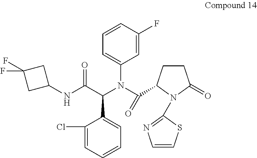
C1(C(C(NC2CC(F)(F)C2)=O)N(C(=O)C2CCC(=O)N2C2=NC=CS2)C2=CC=CC(F)=C2)=CC=CC=C1Cl
